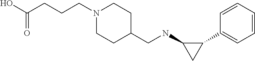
C1(C2=CC=CC=C2)C(NCC2CCN(CCCC(O)=O)CC2)C1
